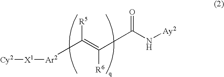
[Ar2](C(=C([R6])C(N[Ay2])=O)[R5])[X1][Cy2]
